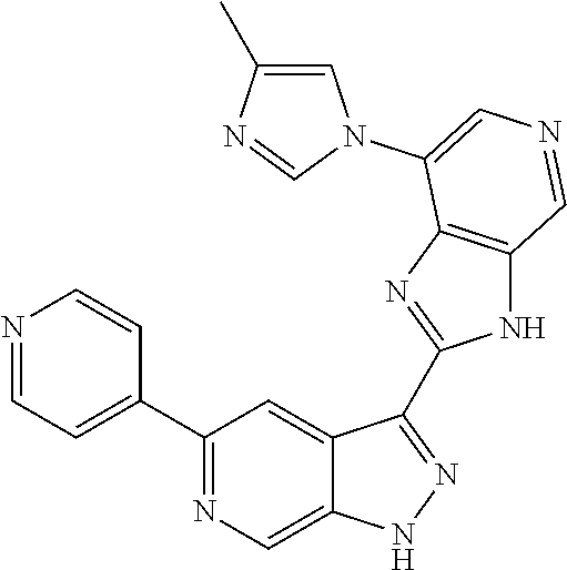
C1(C2=CC=NC=C2)=NC=C2C(=C1)C(C1=NC3=C(N1)C=NC=C3N1C=C(C)N=C1)=NN2
